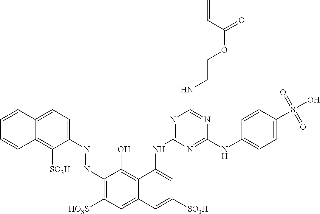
C1(N=NC2=C([HO3S])C=C3C(=C2O)C(NC2=NC(NCCOC(=O)C=C)=NC(NC4=CC=C(S(O)(=O)=O)C=C4)=N2)=CC([SO3H])=C3)=CC=C2C(=C1[SO3H])C=CC=C2
